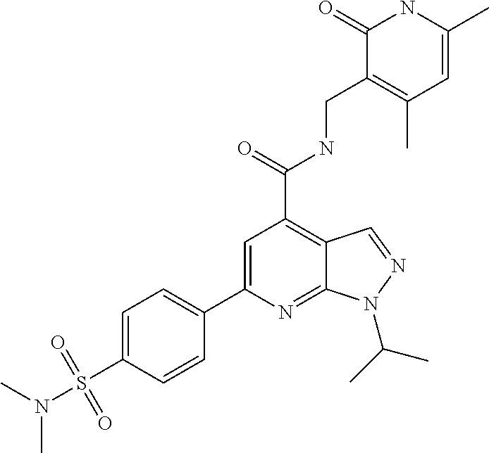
C1(C2=CC(C(=O)NCC3=C(C)C=C(C)NC3=O)=C3C(=N2)N(C(C)C)N=C3)=CC=C(S(N(C)C)(=O)=O)C=C1
